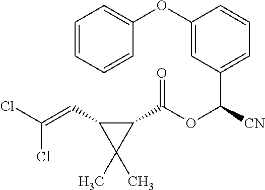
C1=CC=CC(OC2=CC(C([CN])OC(C3C(C=C(Cl)Cl)C3(C)C)=O)=CC=C2)=C1
